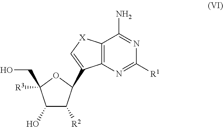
C1(O)C([R2])C(C2=C[X]C3=C2N=C([R1])N=C3N)OC1(CO)[R3]
